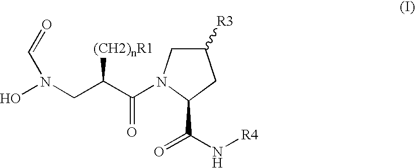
ON(CC(C(=O)N1CC([R3])CC1C(N[R4])=O)[(CH2)nR1])C=O
